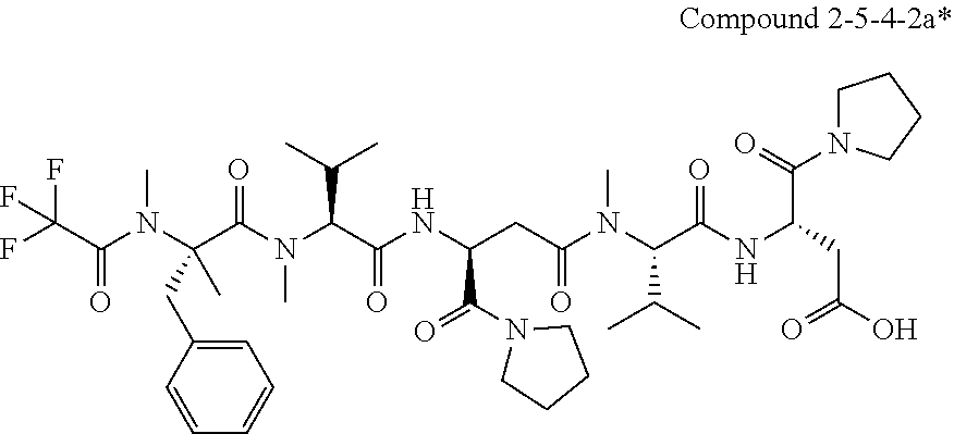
O=C(C(F)(F)F)N(C(C(N(C)C(C(=O)NC(CC(N(C(C(NC(CC(O)=O)C(=O)N1CCCC1)=O)C(C)C)C)=O)C(N1CCCC1)=O)C(C)C)=O)(C)CC1=CC=CC=C1)C
